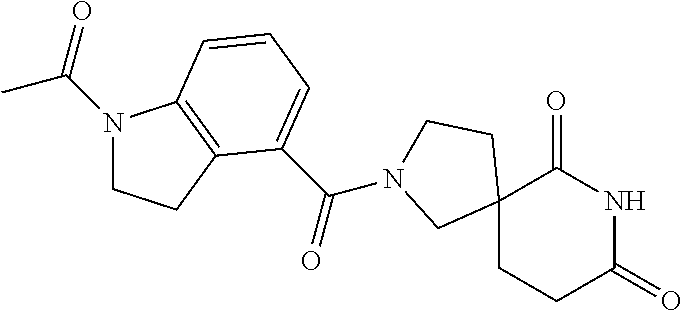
C12(CCC(=O)NC1=O)CCN(C(=O)C1=CC=CC3=C1CCN3C(C)=O)C2
